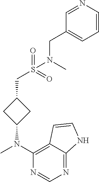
CN(C1=C2C(=NC=N1)NC=C2)C1CC(CS(N(CC2=CC=CN=C2)C)(=O)=O)C1
